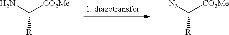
C([R])(N)[CO2Me].C([R])([N3])[CO2Me]
